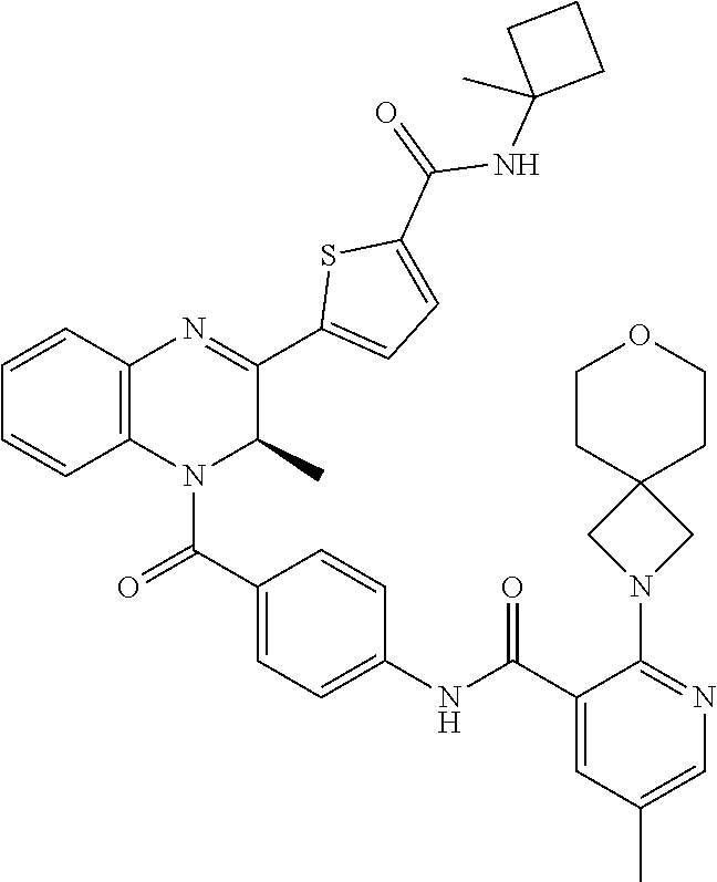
C1=C(C(NC2=CC=C(C(=O)N3C4=C(C=CC=C4)N=C(C4=CC=C(C(=O)NC5(C)CCC5)S4)C3C)C=C2)=O)C(N2CC3(C2)CCOCC3)=NC=C1C
